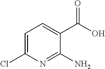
C1=C(Cl)N=C(N)C(C(O)=O)=C1
